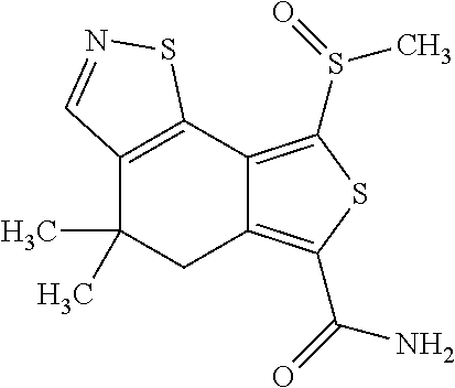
C12=C(C3=C(S(C)=O)SC(C(=O)N)=C3CC1(C)C)SN=C2
